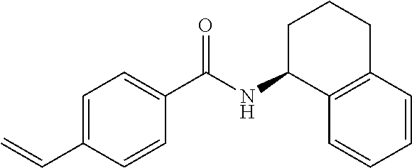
C1=C(C=C)C=CC(C(NC2C3=C(CCC2)C=CC=C3)=O)=C1
